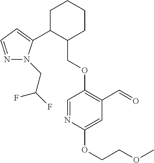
C1C(C2=CC=NN2CC(F)F)C(COC2=C(C=O)C=C(OCCOC)N=C2)CCC1
